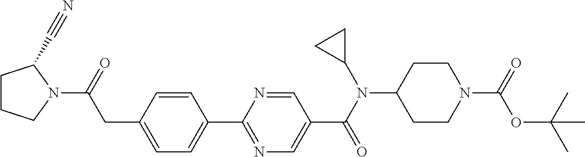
C1(CC(N2C(C#N)CCC2)=O)=CC=C(C2=NC=C(C(N(C3CC3)C3CCN(C(=O)OC(C)(C)C)CC3)=O)C=N2)C=C1
